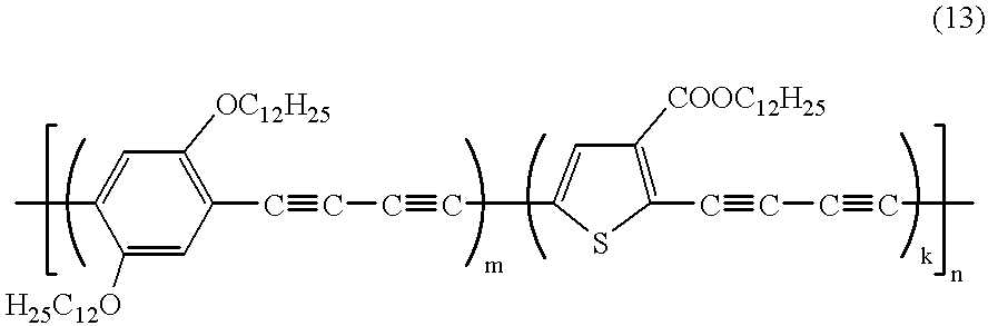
CC1=CC([OC12H25])=C(C#CC#CC2=CC([COOC12H25])=C(C#CC#CC)S2)C=C1[H25C12O]
